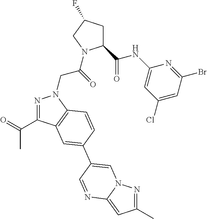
C1(C(NC2=CC(Cl)=CC(Br)=N2)=O)CC(F)CN1C(CN1N=C(C(=O)C)C2=C1C=CC(C1=CN3N=C(C)C=C3N=C1)=C2)=O
